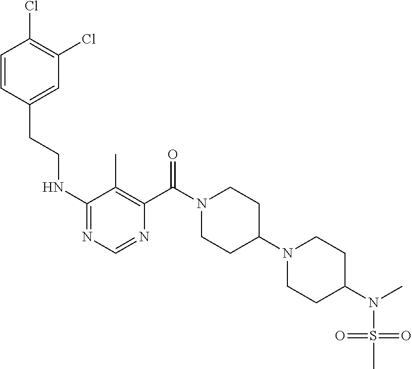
C1(NCCC2=CC(Cl)=C(Cl)C=C2)=NC=NC(C(N2CCC(N3CCC(N(C)S(C)(=O)=O)CC3)CC2)=O)=C1C
